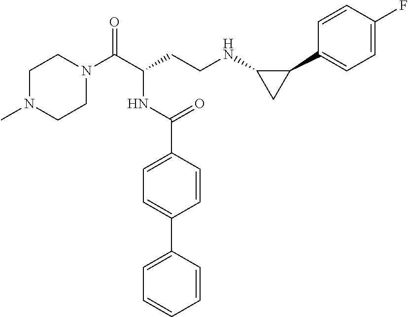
C1N(C)CCN(C(C(CCNC2CC2C2=CC=C(F)C=C2)NC(C2=CC=C(C3=CC=CC=C3)C=C2)=O)=O)C1
